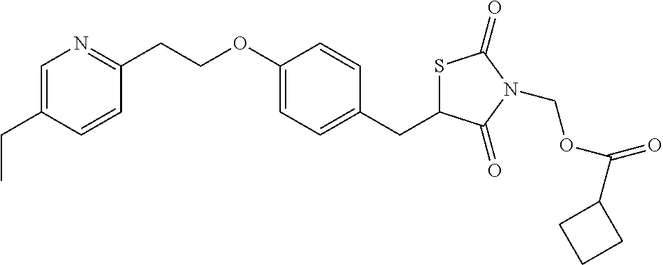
C1=C(CC)C=CC(CCOC2=CC=C(CC3SC(=O)N(COC(C4CCC4)=O)C3=O)C=C2)=N1
